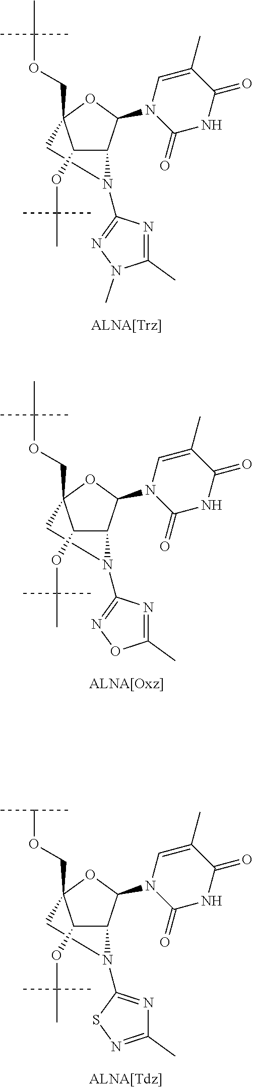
C12C(N3C=C(C)C(=O)NC3=O)OC(COC(C)(C)C)(CN1C1=NN(C)C(C)=N1)C2OC(C)(C)C.C12C(N3C=C(C)C(=O)NC3=O)OC(COC(C)(C)C)(CN1C1=NOC(C)=N1)C2OC(C)(C)C.C12C(N3C=C(C)C(=O)NC3=O)OC(COC(C)C)(CN1C1=NC(C)=NS1)C2OC(C)(C)C
